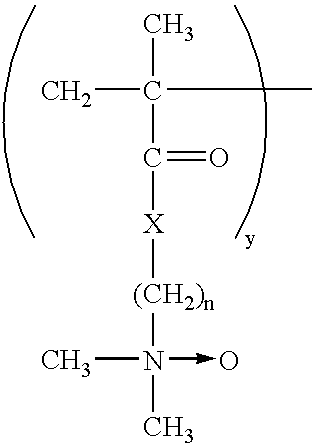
CC(C)(C(=O)[X][(CH2)n]N(C)(C)->O)C
